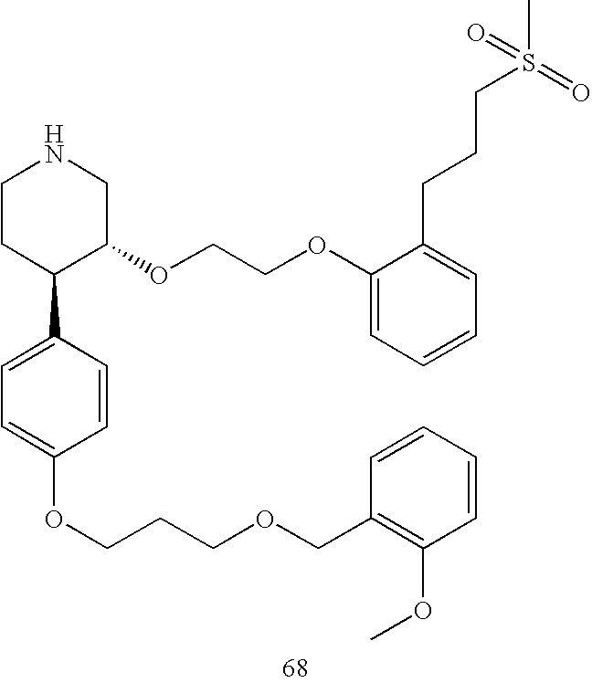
C1CC(C2=CC=C(OCCCOCC3=C(OC)C=CC=C3)C=C2)C(OCCOC2=CC=CC=C2CCCS(C)(=O)=O)CN1
